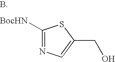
C1([BocHN])=NC=C(CO)S1
